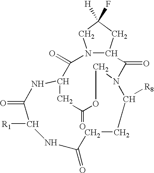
N12C(C(=O)N3C([R8])CCC(=O)NC([R1])C(=O)NC(C1=O)CC(=O)OC3)CC(F)([H])C2
